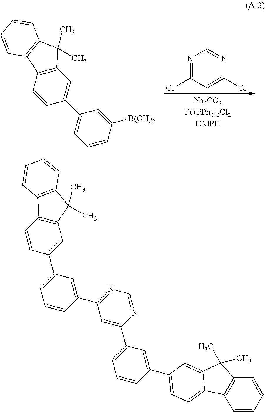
N1=C(Cl)C=C(Cl)N=C1.C12=C(C=CC(C3=CC=CC([B(OH)2])=C3)=C1)C1=C(C2(C)C)C=CC=C1.C1=CC=CC2=C1C1=CC=C(C3=CC(C4=CC(C5=CC(C6=CC7=C(C=C6)C6=C(C7(C)C)C=CC=C6)=CC=C5)=NC=N4)=CC=C3)C=C1C2(C)C
